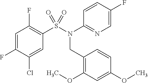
C1=C(F)C(Cl)=CC(S(N(C2=NC=C(F)C=C2)CC2=C(OC)C=C(OC)C=C2)(=O)=O)=C1F
